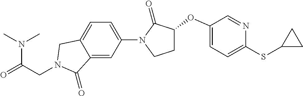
N(C(=O)CN1CC2=CC=C(N3C(=O)C(OC4=CC=C(SC5CC5)N=C4)CC3)C=C2C1=O)(C)C
